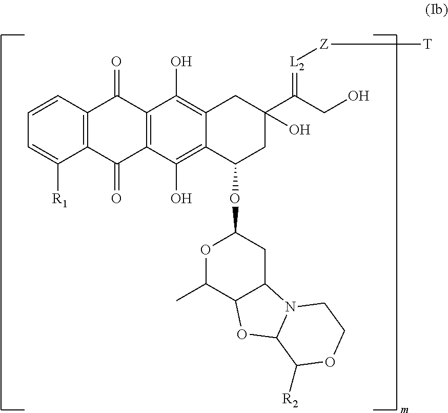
C12=C(C=CC=C1[R1])C(=O)C1=C(C2=O)C(O)=C2C(=C1O)CC(O)(C(CO)=[L2][Z][T])CC2OC1OC(C)C2C(C1)N1C(O2)C([R2])OCC1
